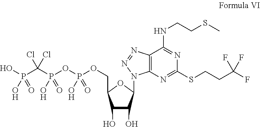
C1(O)C(O)C(N2C3=C(C(NCCSC)=NC(SCCC(F)(F)F)=N3)N=N2)OC1COP(OP(C(P(O)(O)=O)(Cl)Cl)(O)=O)(O)=O
